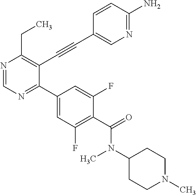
N1=CN=C(C2=CC(F)=C(C(=O)N(C3CCN(C)CC3)C)C(F)=C2)C(C#CC2=CN=C(N)C=C2)=C1CC
